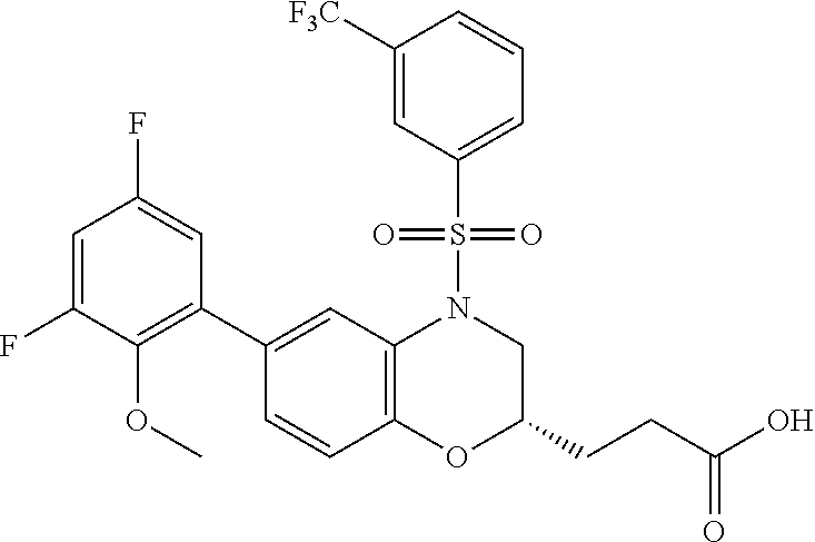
C1(C2=C(OC)C(F)=CC(F)=C2)=CC2=C(C=C1)OC(CCC(O)=O)CN2S(=O)(=O)C1=CC=CC([F3C])=C1
